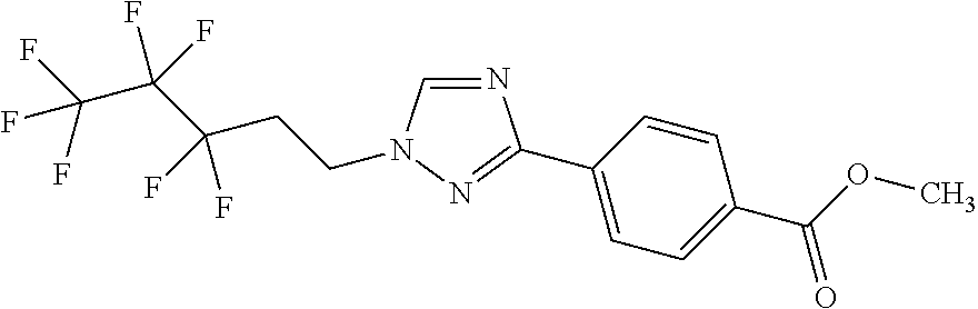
N1=CN(CCC(C(C(F)(F)F)(F)F)(F)F)N=C1C1=CC=C(C(OC)=O)C=C1
